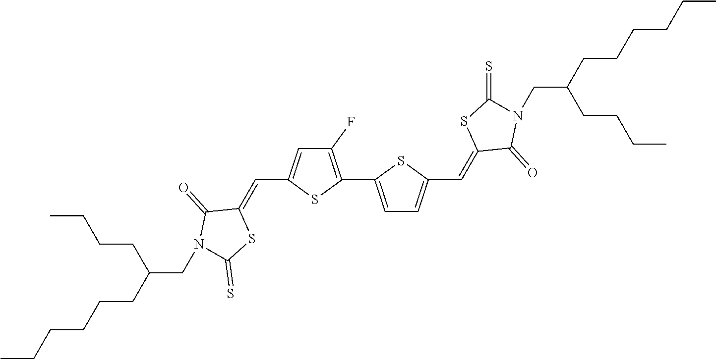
C1(F)=C(C2=CC=C(C=C3C(=O)N(CC(CCCC)CCCCCC)C(=S)S3)S2)SC(C=C2C(=O)N(CC(CCCC)CCCCCC)C(=S)S2)=C1
